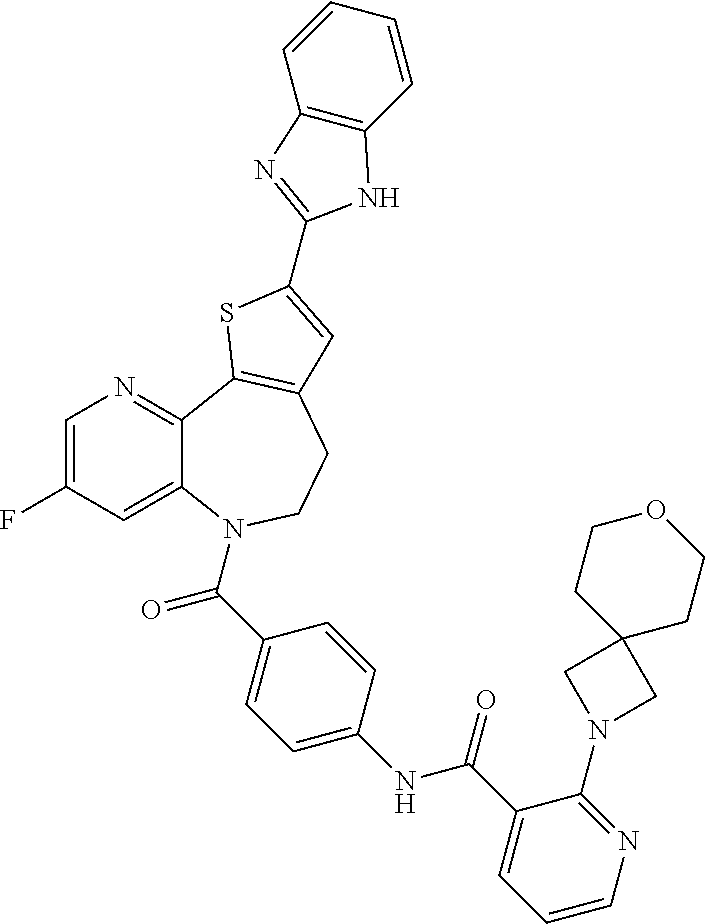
C1=C(C(NC2=CC=C(C(N3C4=CC(F)=CN=C4C4=C(CC3)C=C(C3=NC5=C(C=CC=C5)N3)S4)=O)C=C2)=O)C(N2CC3(CCOCC3)C2)=NC=C1
